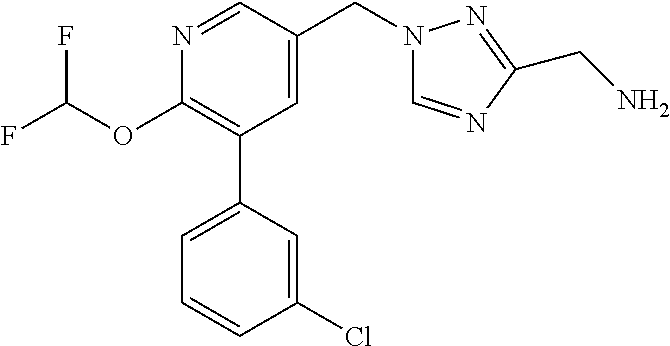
C1(OC(F)F)=C(C2=CC=CC(Cl)=C2)C=C(CN2C=NC(CN)=N2)C=N1
